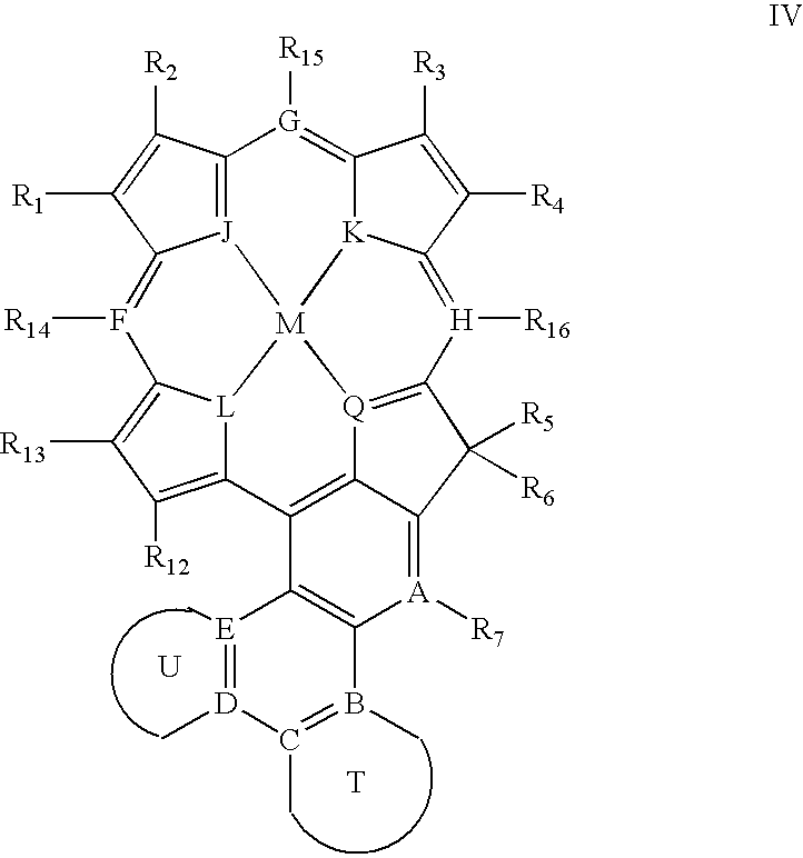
C12=[J]3C(=F([R14])C4=C([R13])C([R12])=C5[L]4[M]34[K]3C(=[G]1[R15])C([R3])=C([R4])C3=[H]([R16])C1=[Q]4C3=C5C4=C([A]([R7])=C3C1([R5])[R6])B(C)=C(C)[D](C)=[E]4C)C([R1])=C2[R2].[T].[U]
